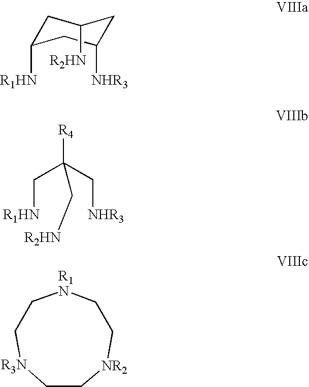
C1C[R3N]CC[R1N]CC[NR2]1.C1C([R1HN])CC([NHR3])CC1[R2HN].C([R1HN])C(C[NHR3])(C[R2HN])[R4]
